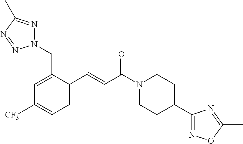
C1(C=CC(N2CCC(C3=NOC(C)=N3)CC2)=O)=CC=C([CF3])C=C1CN1N=C(C)N=N1
